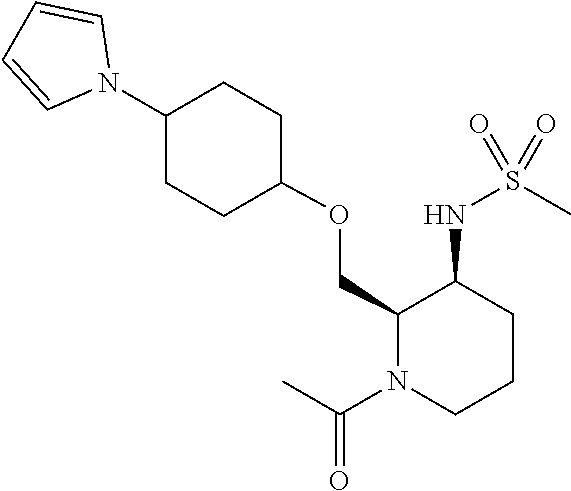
C1(N2C=CC=C2)CCC(OCC2C(NS(C)(=O)=O)CCCN2C(C)=O)CC1
